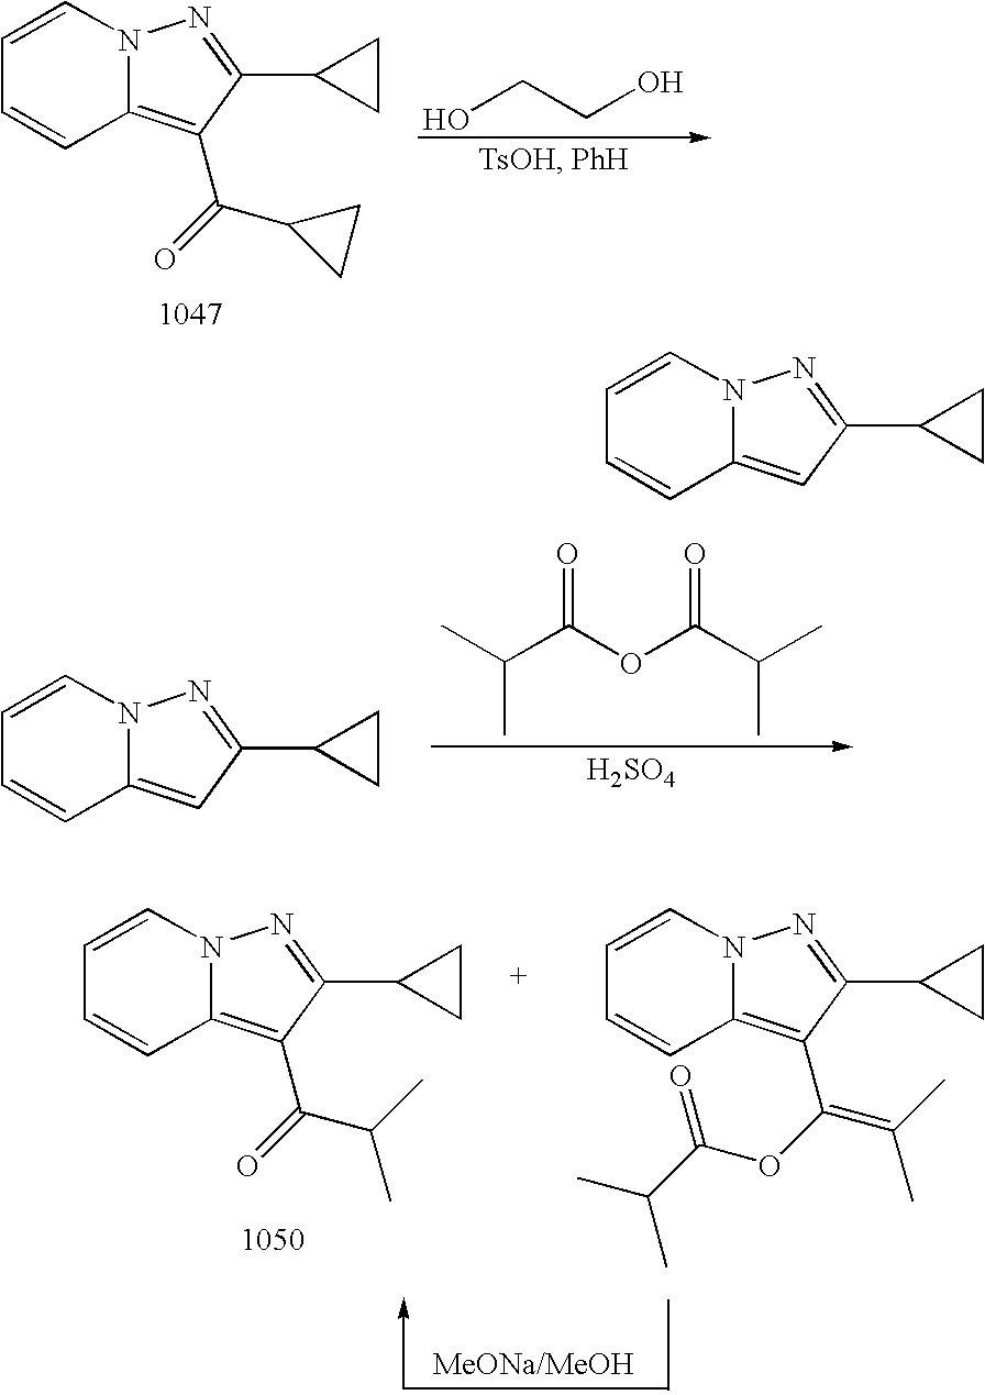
C1=CN2C(=C(C(C3CC3)=O)C(C3CC3)=N2)C=C1.OCCO.C1=CN2C(=CC(C3CC3)=N2)C=C1.C(C(OC(C(C)C)=O)=O)(C)C.[H2SO4].C1=CN2C(=C(C(C(C)C)=O)C(C3CC3)=N2)C=C1.C1=CN2C(=C(C(=C(C)C)OC(=O)C(C)C)C(C3CC3)=N2)C=C1.C1=CN2C(=CC(C3CC3)=N2)C=C1
